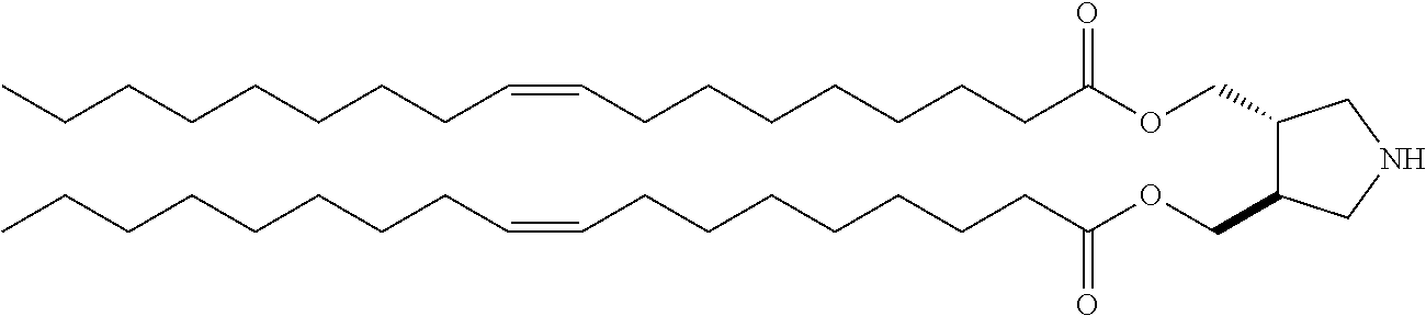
C(CCCCCCCC)=CCCCCCCCC(OCC1C(COC(CCCCCCCC=CCCCCCCCC)=O)CNC1)=O
